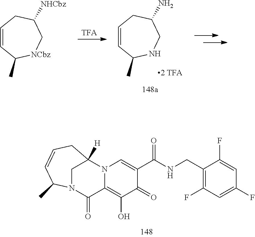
[TFA].C1=CC(C)NCC(N)C1.C1=CC(C)[NCbz]CC([NHCbz])C1.N12C(=C(O)C(=O)C(C(NCC3=C(F)C=C(F)C=C3F)=O)=C1)C(=O)N1C(C)C=CCC2([H])C1
